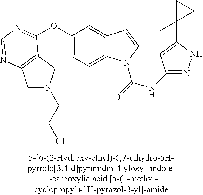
O(C1=CC=C2C(=C1)C=CN2C(=O)NC1=NNC(C2(C)CC2)=C1)C1=NC=NC2=C1CN(CCO)C2
